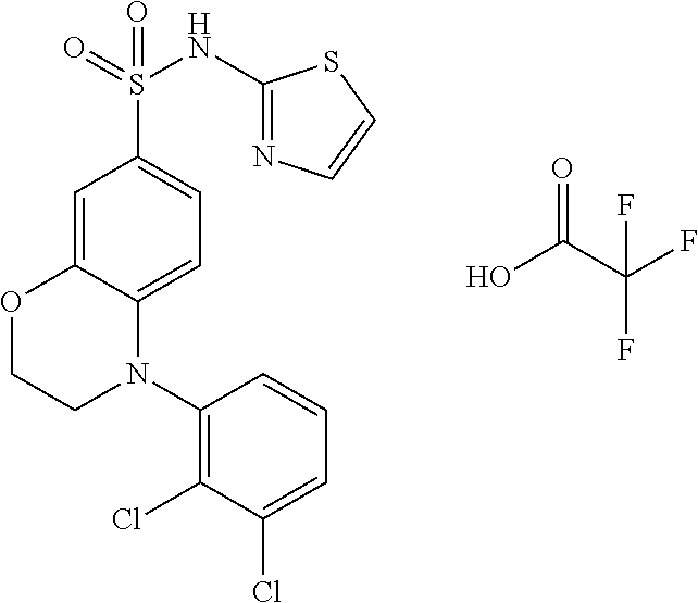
C1=C2C(=CC=C1S(=O)(NC1=NC=CS1)=O)N(C1=C(Cl)C(Cl)=CC=C1)CCO2.O=C(O)C(F)(F)F
